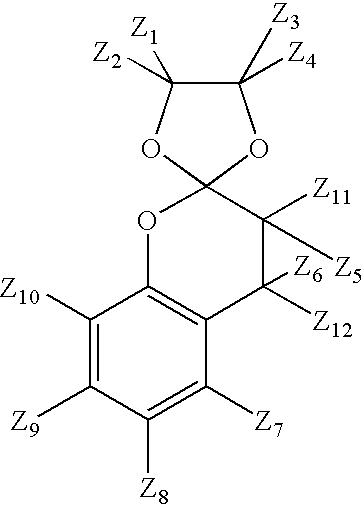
C1([Z10])=C([Z9])C([Z8])=C([Z7])C2=C1OC1(C([Z11])([Z5])C2([Z12])[Z6])OC([Z2])([Z1])C([Z4])([Z3])O1
